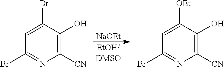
C1=C(Br)C(O)=C([CN])N=C1Br.C1=C([OEt])C(O)=C([CN])N=C1Br.[NaOEt].[EtOH/DMSO]
